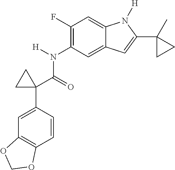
N(C1=C(F)C=C2C(=C1)C=C(C1(C)CC1)N2[H])(C(C1(C2=CC3=C(C=C2)OCO3)CC1)=O)[H]
